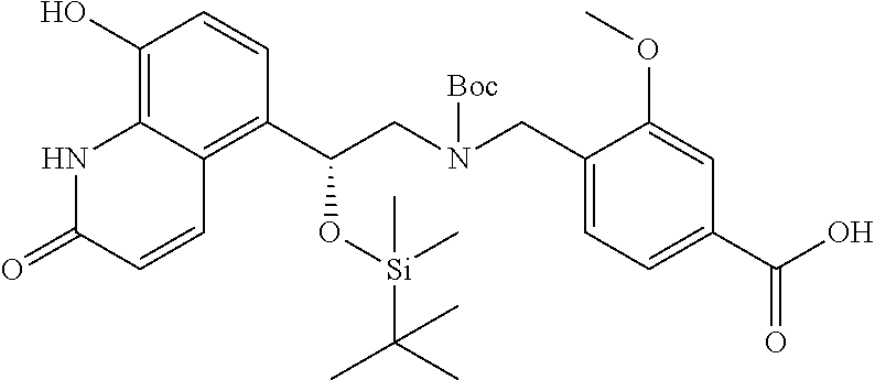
C1(O)=C2C(=C(C(CN(CC3=CC=C(C(O)=O)C=C3OC)[Boc])O[Si](C(C)(C)C)(C)C)C=C1)C=CC(=O)N2
